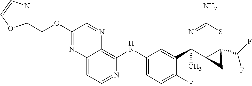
C12=CC=NC(NC3=CC=C(F)C(C4(C)C5C(C(F)F)(SC(N)=N4)C5)=C3)=C1N=CC(OCC1=NC=CO1)=N2
